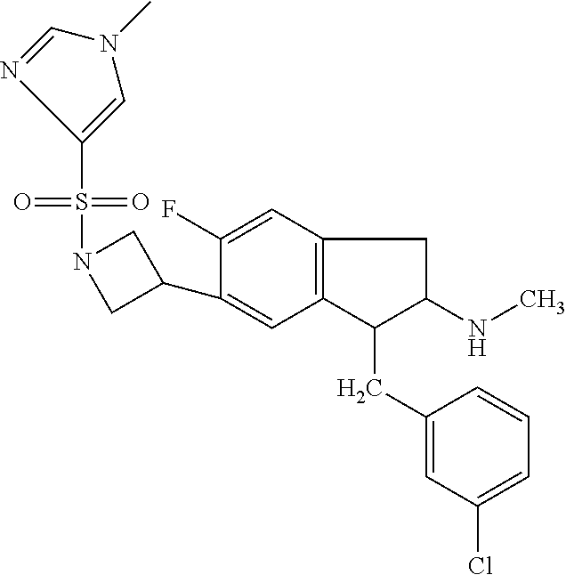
C1(S(=O)(=O)N2CC(C3=CC4=C(C=C3F)CC(NC)C4CC3=CC(Cl)=CC=C3)C2)=CN(C)C=N1
